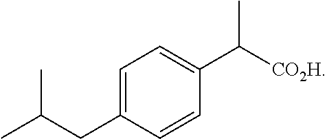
CC(CC1=CC=C(C([CO2H])C)C=C1)C
